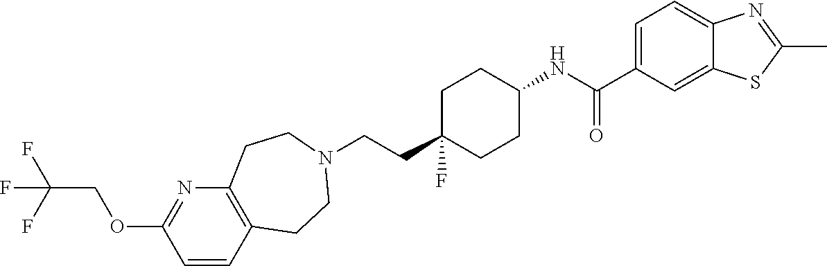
C(CC1(F)CCC(NC(C2=CC=C3C(=C2)SC(C)=N3)=O)CC1)N1CCC2=C(N=C(OCC(F)(F)F)C=C2)CC1
